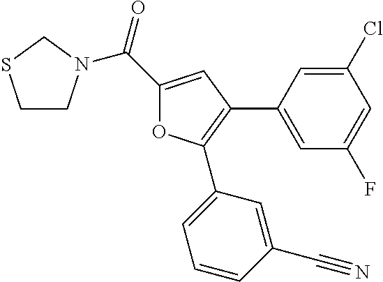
C1CN(C(C2=CC(C3=CC(F)=CC(Cl)=C3)=C(C3=CC=CC(C#N)=C3)O2)=O)CS1
